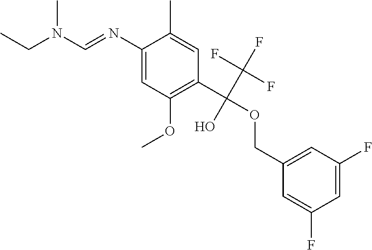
C1(N=CN(CC)C)=CC(OC)=C(C(OCC2=CC(F)=CC(F)=C2)(C(F)(F)F)O)C=C1C
